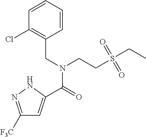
C1([F3C])=NNC(C(=O)N(CC2=C(Cl)C=CC=C2)CCS(=O)(=O)CC)=C1
